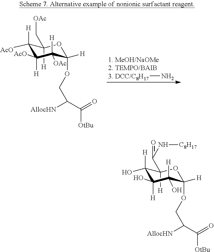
[DCC/C8H17]N.C1([H])(C[OAc])C([H])([AcO])C([H])([AcO])C([H])([OAc])C(OCC([AllocHN])C(=O)[OtBu])([H])O1.C1([H])(C(=O)N[C8H17])C([H])(O)C([H])(O)C([H])(O)C(OCC([AllocHN])C(=O)[OtBu])([H])O1
